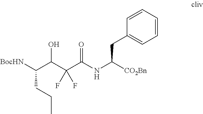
[BocHN]C(C(C(C(=O)NC([CO2Bn])CC1=CC=CC=C1)(F)F)O)CCC
